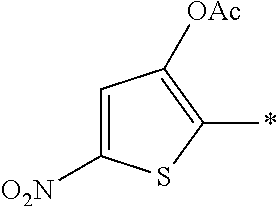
C1([O2N])=CC([OAc])=C(*)S1
